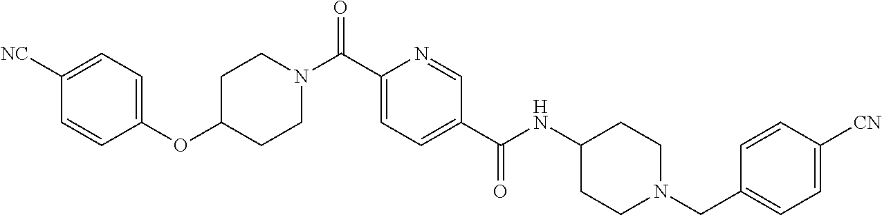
C1C(OC2=CC=C([NC])C=C2)CCN(C(C2=CC=C(C(NC3CCN(CC4=CC=C([CN])C=C4)CC3)=O)C=N2)=O)C1
